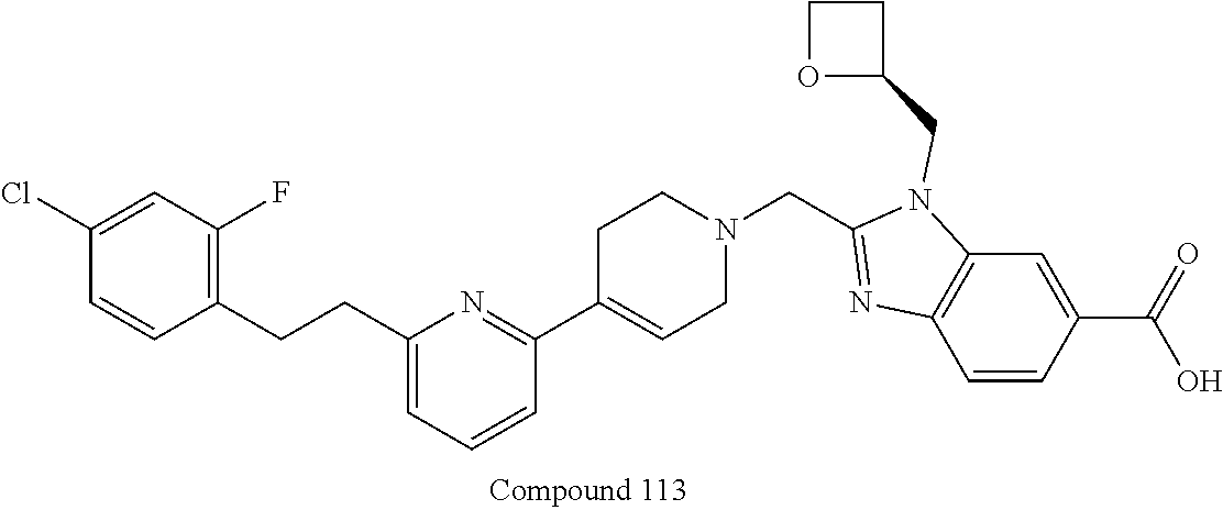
C1=C(Cl)C=CC(CCC2=CC=CC(C3=CCN(CC4=NC5=C(N4CC4CCO4)C=C(C(O)=O)C=C5)CC3)=N2)=C1F
